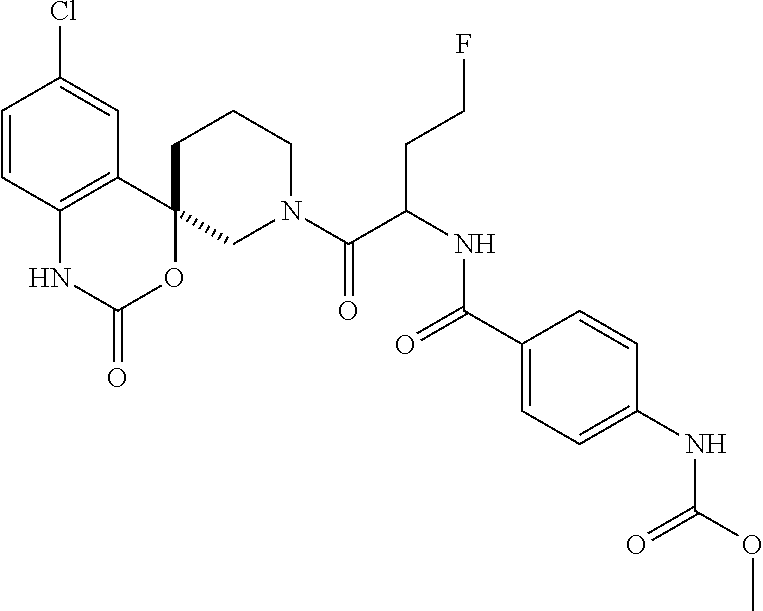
C1=CC2=C(C=C1Cl)C1(OC(=O)N2)CN(C(C(NC(C2=CC=C(NC(OC)=O)C=C2)=O)CCF)=O)CCC1
